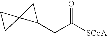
C1(CC([SCoA])=O)CC12CC2
